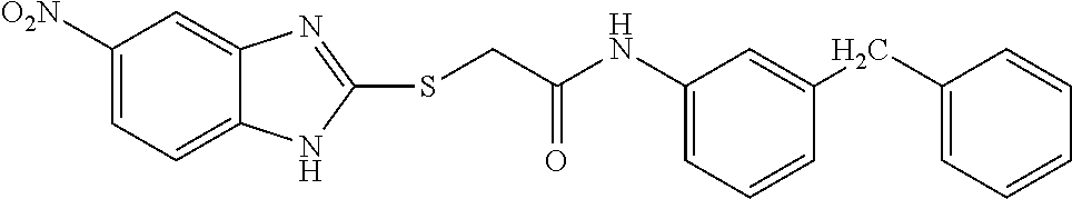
C1([O2N])=CC=C2C(=C1)N=C(SCC(NC1=CC=CC(CC3=CC=CC=C3)=C1)=O)N2
